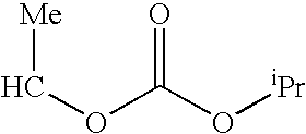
O(C(O[iPr])=O)C[Me]
